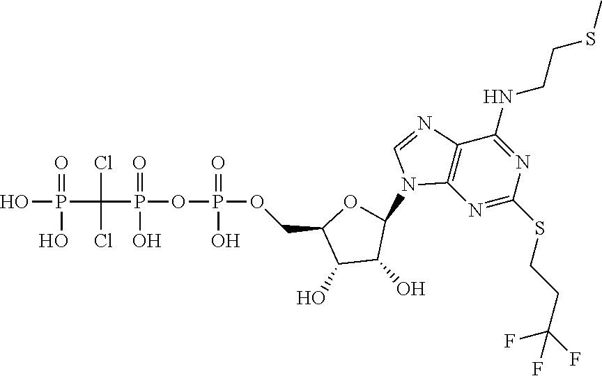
C12=C(N=C(SCCC(F)(F)F)N=C1NCCSC)N(C1C(O)C(O)C(COP(OP(C(P(O)(O)=O)(Cl)Cl)(=O)O)(=O)O)O1)C=N2
